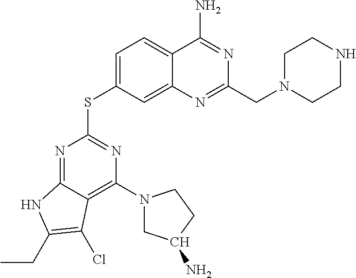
C1=C(SC2=NC(N3CC(N)CC3)=C3C(=N2)NC(CC)=C3Cl)C=C2C(=C1)C(N)=NC(CN1CCNCC1)=N2
